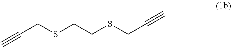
C(CSCCSCC#C)#C
